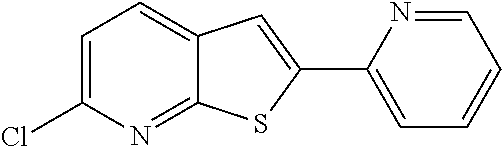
C1=NC(C2=CC3=CC=C(Cl)N=C3S2)=CC=C1
